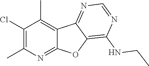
C1(Cl)=C(C)N=C2C(=C1C)C1=NC=NC(NCC)=C1O2
